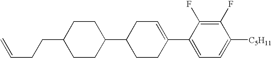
C1(F)=C(F)C(C2=CCC(C3CCC(CCC=C)CC3)CC2)=CC=C1[C5H11]
